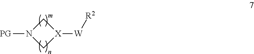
C1N([PG])C[X]1[W][R2]
